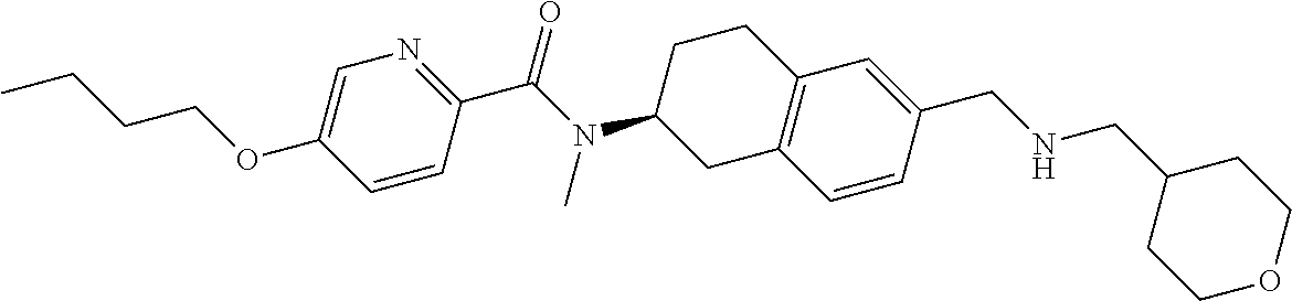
C1=C(OCCCC)C=CC(C(N(C2CC3=C(CC2)C=C(CNCC2CCOCC2)C=C3)C)=O)=N1
